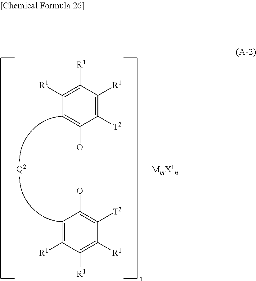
C1([R1])=C([R1])C=C(O)C([T2])=C1[R1].C1=C([R1])C([R1])=C([R1])C([T2])=C1O.[Q2]
